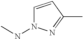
C1=CC(C)=NN1NC
